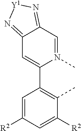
C12=N[Y1]N=C1C=N(C)C(C1=C(C)C([R2])=CC([R2])=C1)=C2
